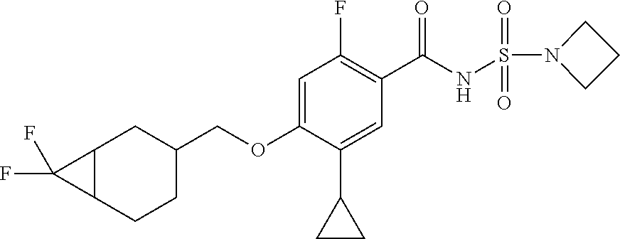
C12C(CCC(COC3=CC(F)=C(C(NS(N4CCC4)(=O)=O)=O)C=C3C3CC3)C1)C2(F)F
